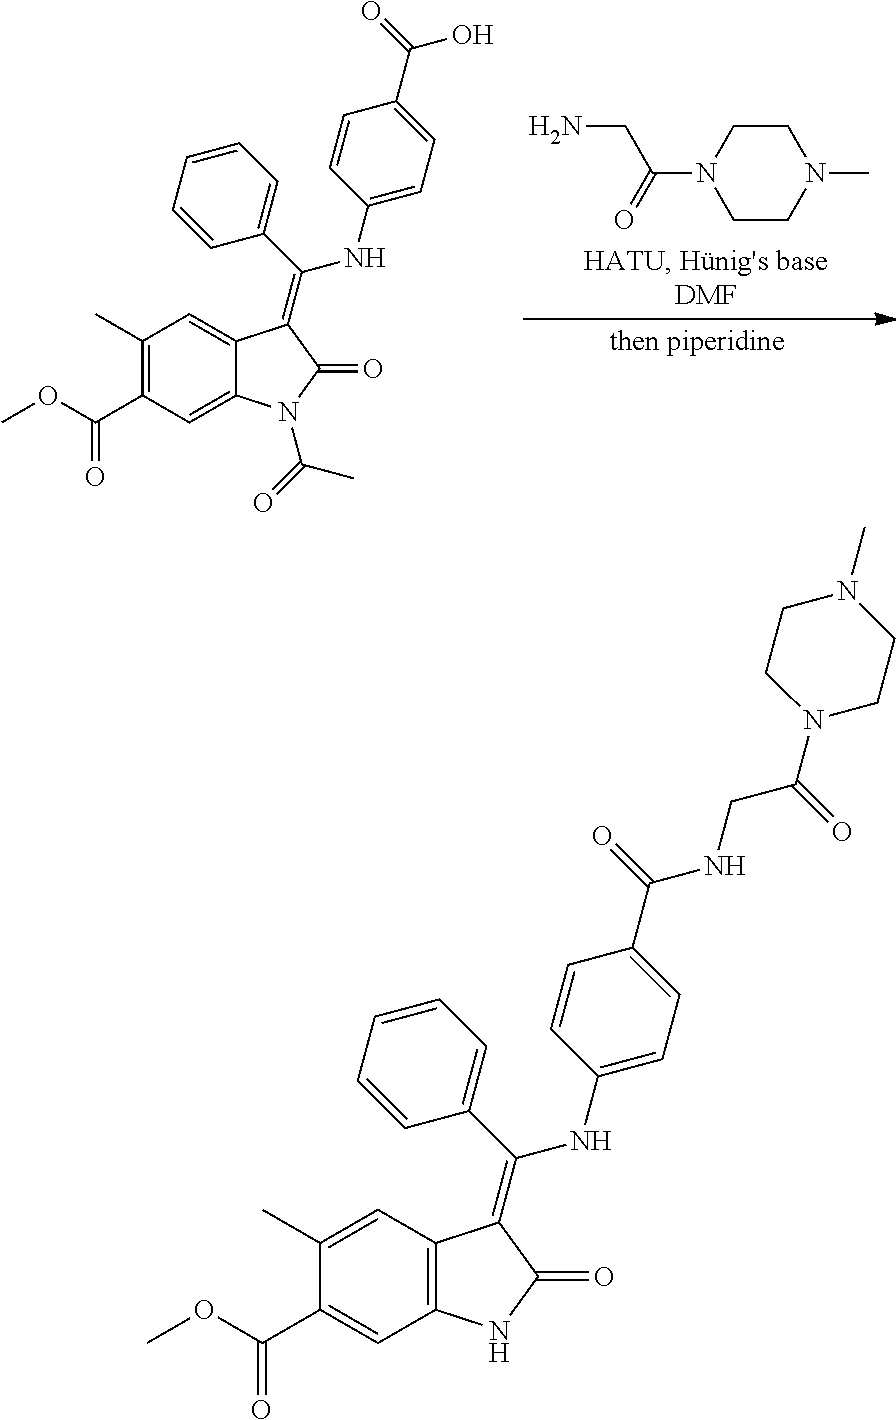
C1(C)=C(C(OC)=O)C=C2C(=C1)C(=C(C1=CC=CC=C1)NC1=CC=C(C(=O)O)C=C1)C(=O)N2C(=O)C.C1CN(C(CN)=O)CCN1C.C1(C)=CC2=C(C=C1C(OC)=O)NC(=O)C2=C(C1=CC=CC=C1)NC1=CC=C(C(=O)NCC(N2CCN(C)CC2)=O)C=C1
